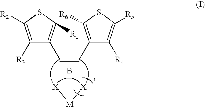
[X][M][X].C1([R3])=C([R2])SC([R1])=C1C=CC1=C([R6])SC([R5])=C1[R4].B
